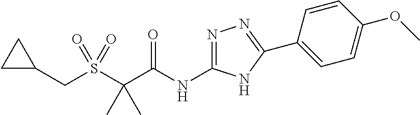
C1(CS(C(C(NC2=NN=C(C3=CC=C(OC)C=C3)N2)=O)(C)C)(=O)=O)CC1
